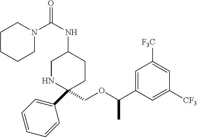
C1NC(COC(C2=CC([F3C])=CC([CF3])=C2)C)(C2=CC=CC=C2)CCC1NC(N1CCCCC1)=O
